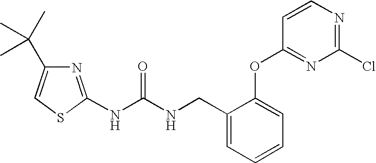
N(C(NCC1=CC=CC=C1OC1=NC(Cl)=NC=C1)=O)C1=NC(C(C)(C)C)=CS1
